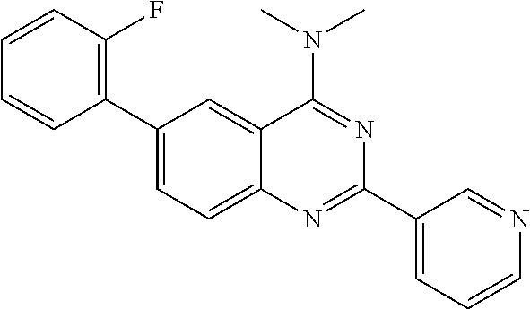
C1(C2=C(F)C=CC=C2)=CC=C2C(=C1)C(N(C)C)=NC(C1=CC=CN=C1)=N2
